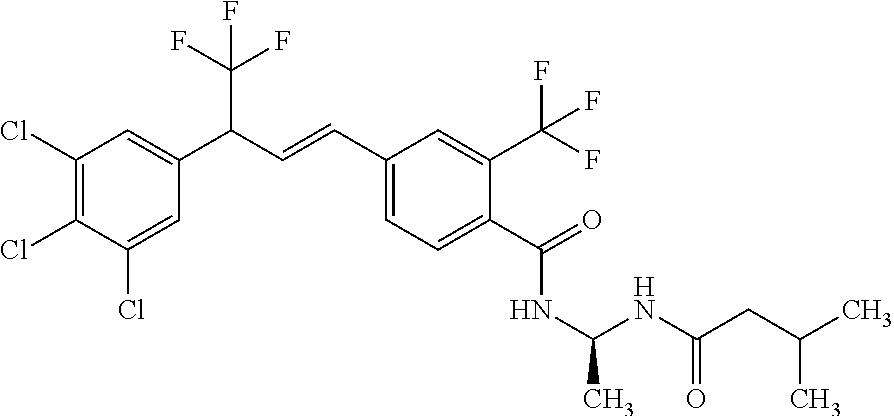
C1(Cl)=C(Cl)C(Cl)=CC(C(C=CC2=CC=C(C(=O)NC(NC(CC(C)C)=O)C)C(C(F)(F)F)=C2)C(F)(F)F)=C1
